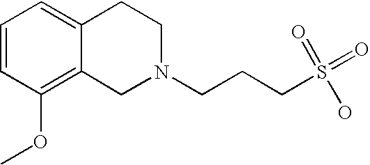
C1=CC(OC)=C2C(=C1)CCN(CCCS(=O)(O)=O)C2
